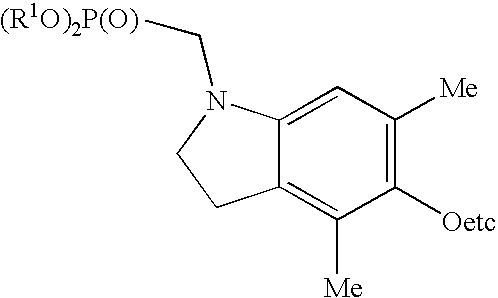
C1([Oetc])=C([Me])C=C2C(=C1[Me])CCN2C[(R1O)2P(O)]
